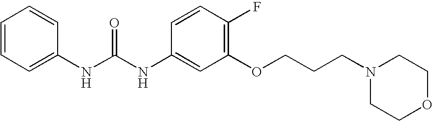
C1=CC=CC(NC(NC2=CC(OCCCN3CCOCC3)=C(F)C=C2)=O)=C1
